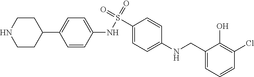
C1(NS(C2=CC=C(NCC3=CC=CC(Cl)=C3O)C=C2)(=O)=O)=CC=C(C2CCNCC2)C=C1
